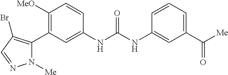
C1([OMe])=C(C2=C(Br)C=NN2[Me])C=C(NC(=O)NC2=CC(C(=O)[Me])=CC=C2)C=C1
